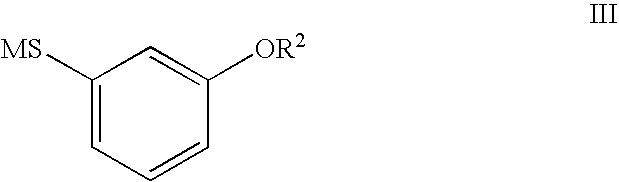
C1([MS])=CC=CC([OR2])=C1
